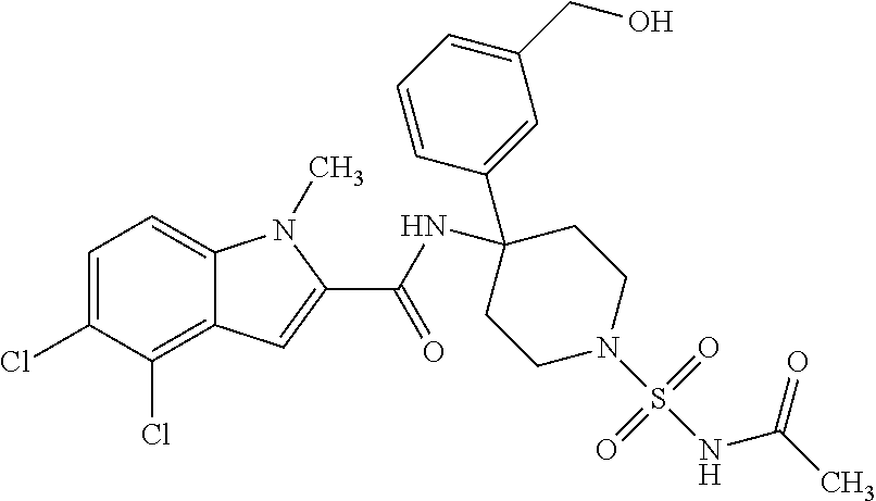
C1=C(Cl)C(Cl)=C2C(=C1)N(C)C(C(NC1(C3=CC(CO)=CC=C3)CCN(S(NC(C)=O)(=O)=O)CC1)=O)=C2
